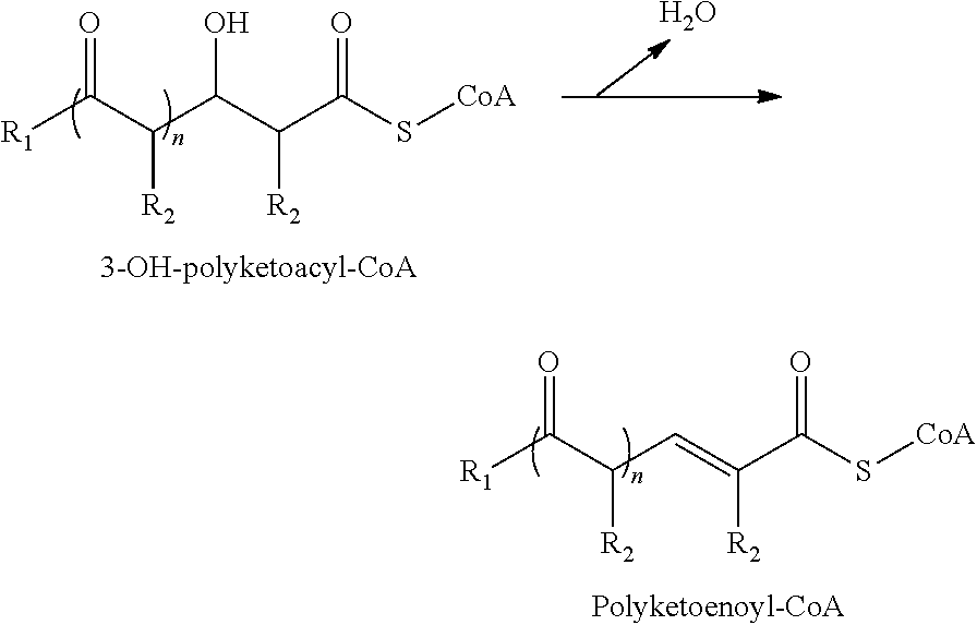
C(C(C(C(S[CoA])=O)[R2])O)(C([R1])=O)[R2].O.C(C=C(C(S[CoA])=O)[R2])(C([R1])=O)[R2]
